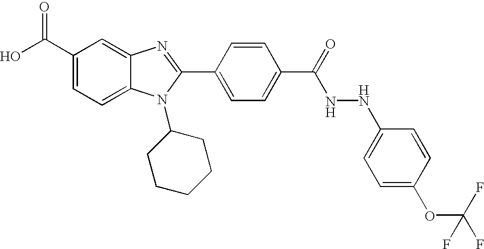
OC(C1=CC=C2C(=C1)N=C(C1=CC=C(C(=O)NNC3=CC=C(OC(F)(F)F)C=C3)C=C1)N2C1CCCCC1)=O
